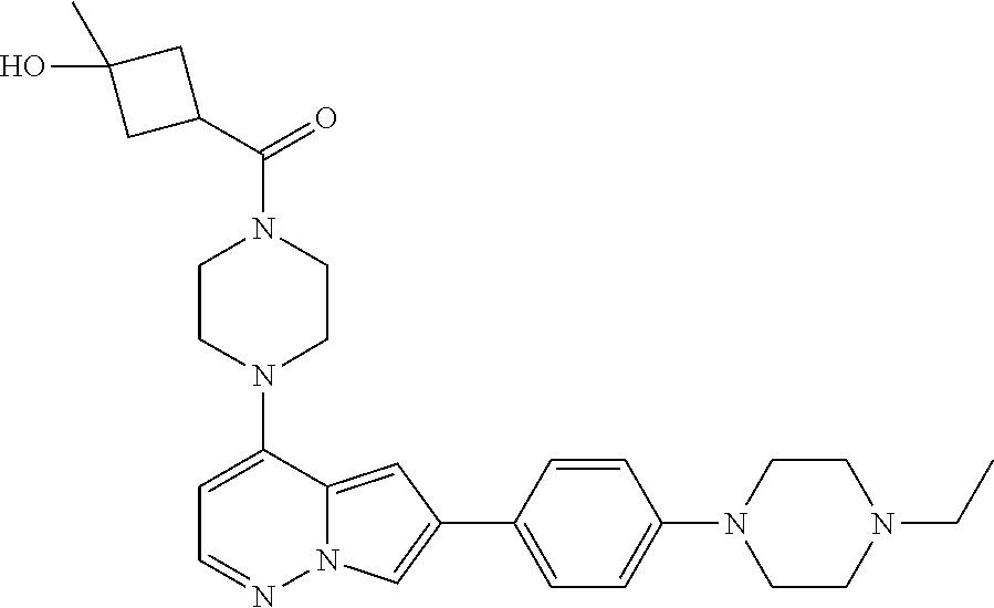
N1(C2=CC=NN3C2=CC(C2=CC=C(N4CCN(CC)CC4)C=C2)=C3)CCN(C(=O)C2CC(O)(C)C2)CC1
